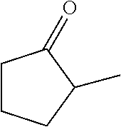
C1CCC(C)C1=O
